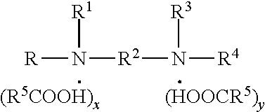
[R]N([R1])[R2]N([R3])[R4].[(R5COOH)x].[(HOOCR5)y]
